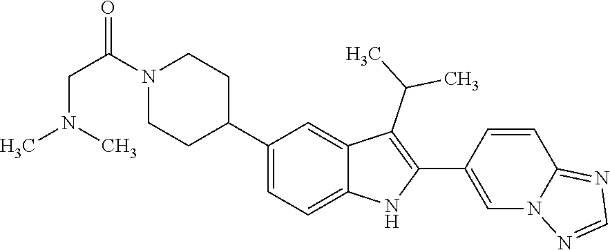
C1N(C(=O)CN(C)C)CCC(C2=CC=C3C(=C2)C(C(C)C)=C(C2=CN4C(=NC=N4)C=C2)N3)C1
